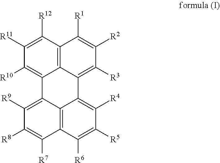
C1([R11])=C([R12])C2=C3C(=C1[R10])C1=C([R9])C([R8])=C([R7])C4=C1C(=C([R4])C([R5])=C4[R6])C3=C([R3])C([R2])=C2[R1]
